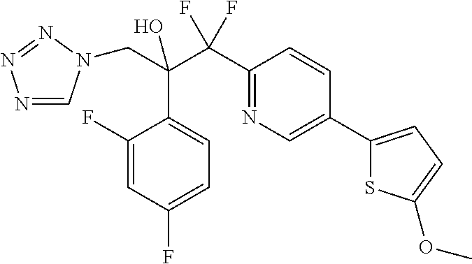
N1=CN(CC(C(C2=NC=C(C3=CC=C(OC)S3)C=C2)(F)F)(O)C2=CC=C(F)C=C2F)N=N1
